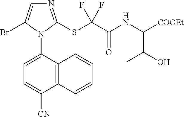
C12=C(C(N3C(Br)=CN=C3SC(C(NC([COOEt])C(O)C)=O)(F)F)=CC=C1[CN])C=CC=C2
